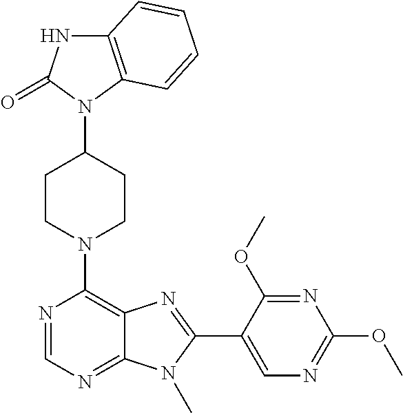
C12=C(N(C3CCN(C4=C5C(=NC=N4)N(C)C(C4=CN=C(OC)N=C4OC)=N5)CC3)C(=O)N1)C=CC=C2
